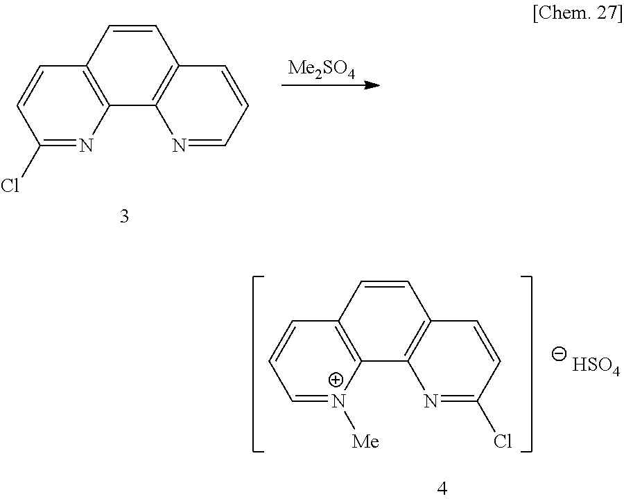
C1=CC2=C(C3=C1C=CC(Cl)=N3)[N+]([Me])=CC=C2.[HSO4].C1=CC2=C(C3=C1C=CC=N3)N=C(Cl)C=C2.[Me2SO4]
